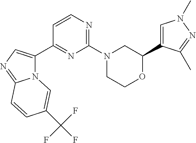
N12C(C3=NC(N4CCOC(C5=CN(C)N=C5C)C4)=NC=C3)=CN=C1C=CC(C(F)(F)F)=C2
